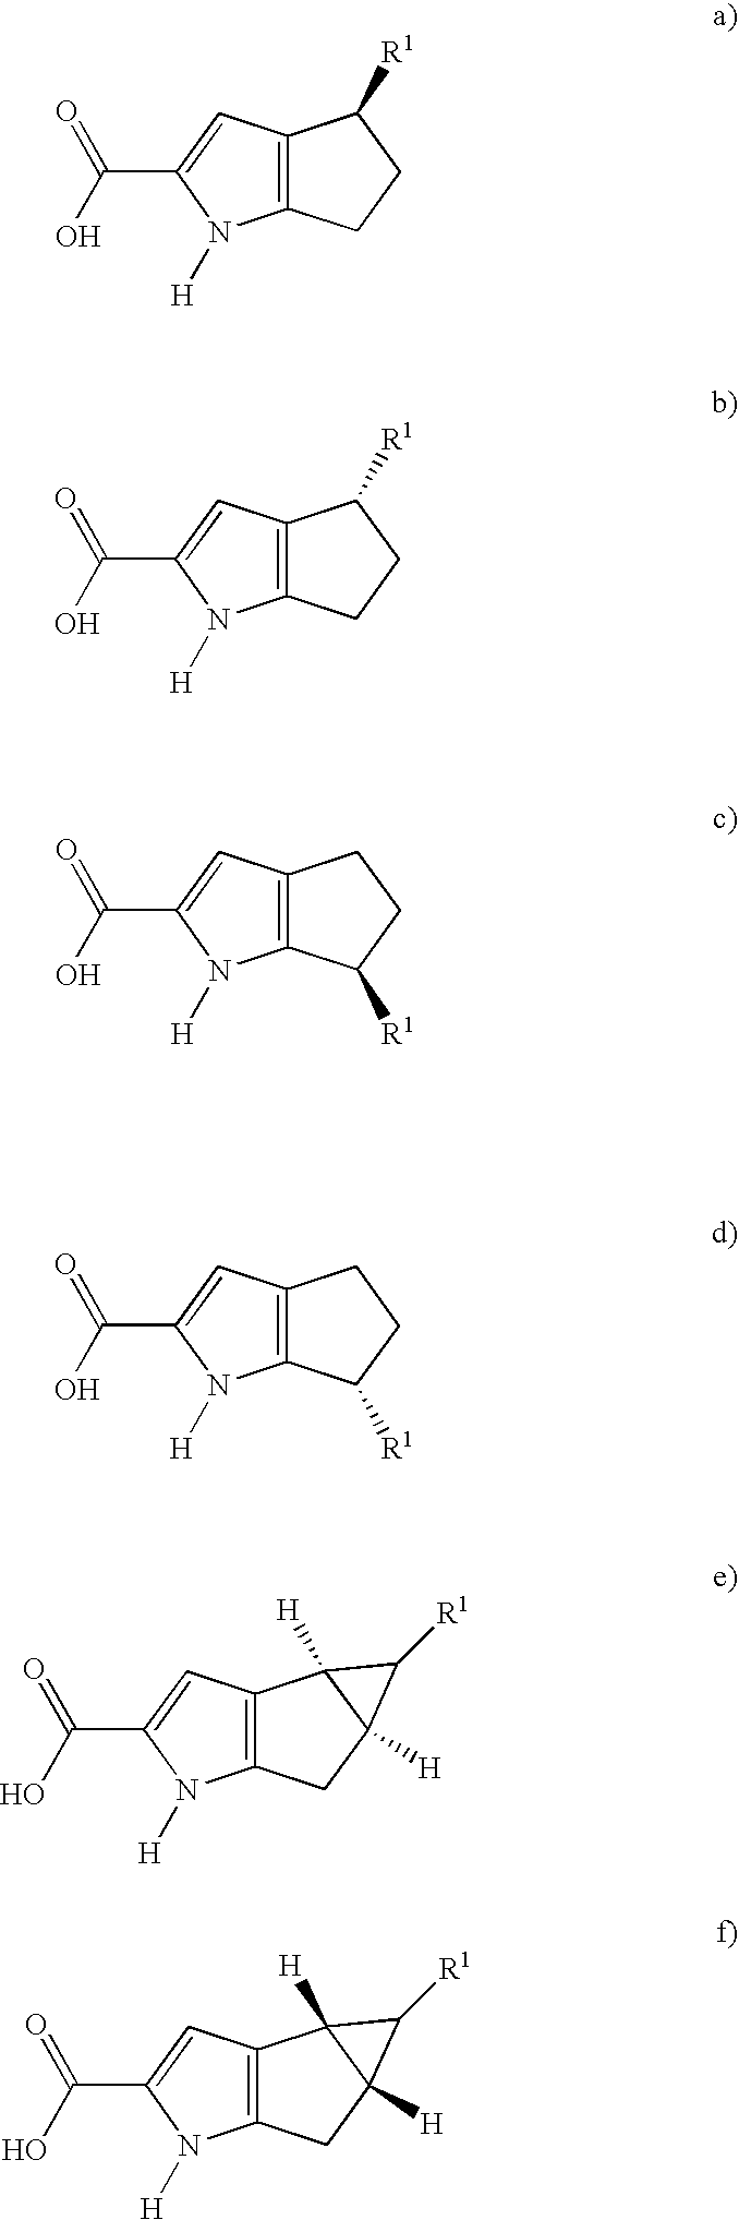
C12=C(CCC1[R1])N([H])C(C(O)=O)=C2.C12=C(CCC1[R1])N([H])C(C(O)=O)=C2.C12=C(C([R1])CC1)N([H])C(C(O)=O)=C2.C12=C(C([R1])CC1)N([H])C(C(O)=O)=C2.C12=C(CC3([H])C1([H])C3[R1])N([H])C(C(O)=O)=C2.C12=C(CC3([H])C1([H])C3[R1])N([H])C(C(O)=O)=C2
